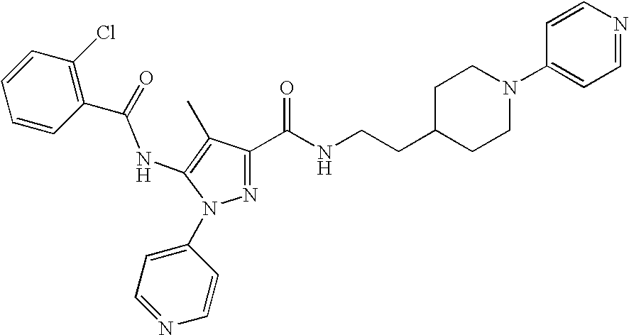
C1=CC(Cl)=C(C(=O)NC2=C(C)C(C(NCCC3CCN(C4=CC=NC=C4)CC3)=O)=NN2C2=CC=NC=C2)C=C1
